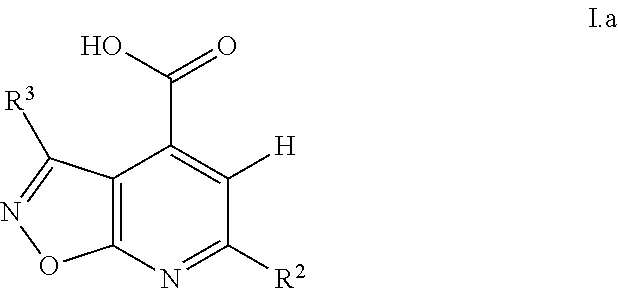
C12=C(N=C([R2])C([H])=C1C(O)=O)ON=C2[R3]
